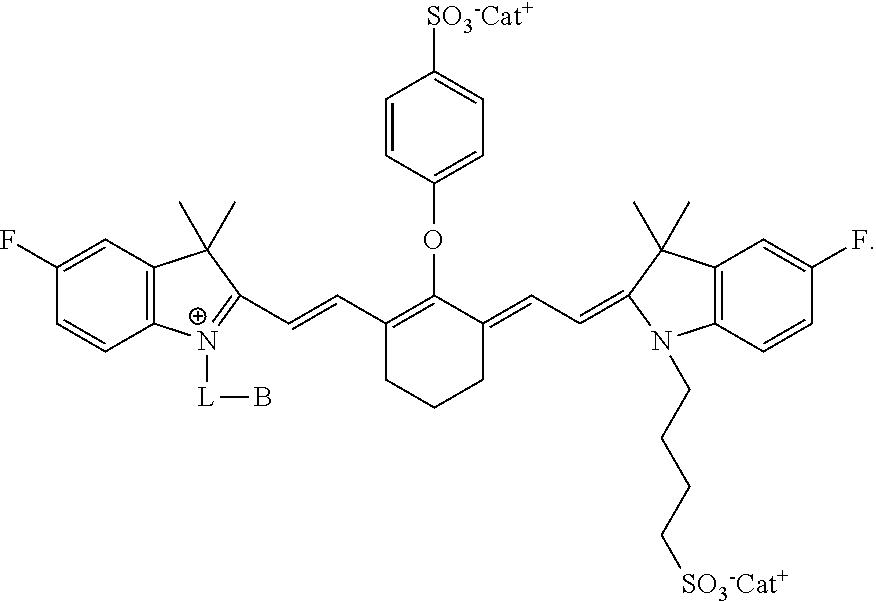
C1=CC(OC2=C(C=CC3=[N+]([L]B)C4=C(C=C(F)C=C4)C3(C)C)CCCC2=CC=C2C(C)(C)C3=C(C=CC(F)=C3)N2CCCC[SO3-Cat+])=CC=C1[SO3-Cat+]
